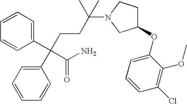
C1=CC=C(C(CCC(N2CC(OC3=CC=CC(Cl)=C3OC)CC2)(C)C)(C(N)=O)C2=CC=CC=C2)C=C1
